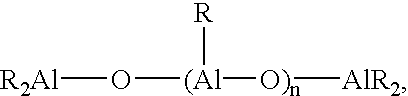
[R2Al]O[(Al]([R])[O)n][AlR2]
